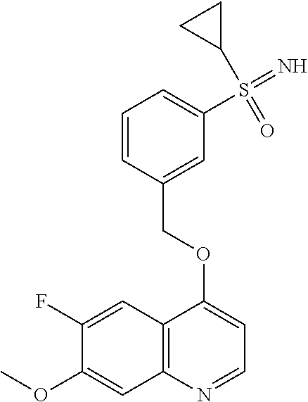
C1(OCC2=CC(S(=N)(C3CC3)=O)=CC=C2)=CC=NC2=C1C=C(F)C(OC)=C2
